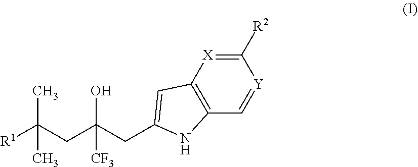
C1([R2])=[X]C2=C(C=[Y]1)NC(CC(CC([R1])(C)C)([CF3])O)=C2
